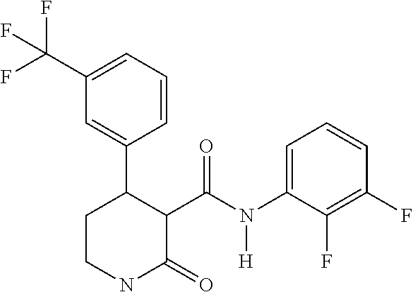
C1(C(F)(F)F)=CC=CC(C2CCNC(=O)C2C(N(C2=CC=CC(F)=C2F)[H])=O)=C1
